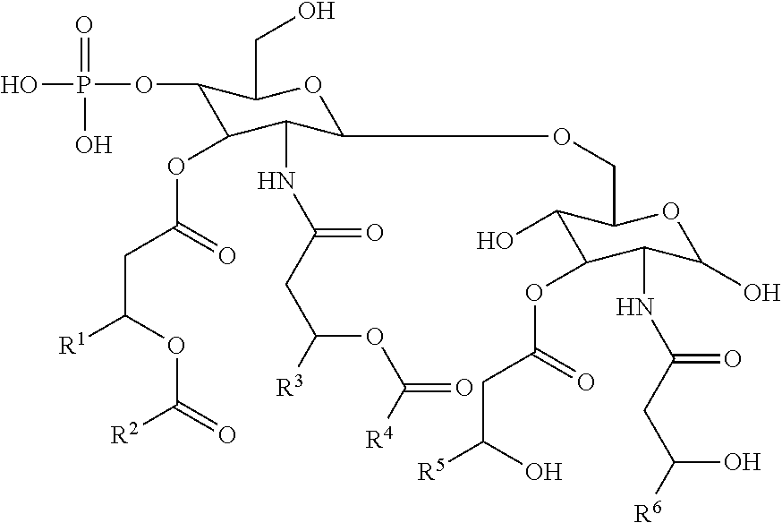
C1(OP(O)(O)=O)C(OC(CC([R1])OC(=O)[R2])=O)C(NC(CC([R3])OC(=O)[R4])=O)C(OCC2C(O)C(OC(CC([R5])O)=O)C(NC(CC([R6])O)=O)C(O)O2)OC1CO
